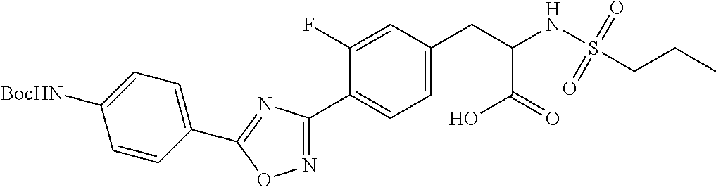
C1=C([BocHN])C=CC(C2=NC(C3=CC=C(CC(NS(CCC)(=O)=O)C(O)=O)C=C3F)=NO2)=C1
